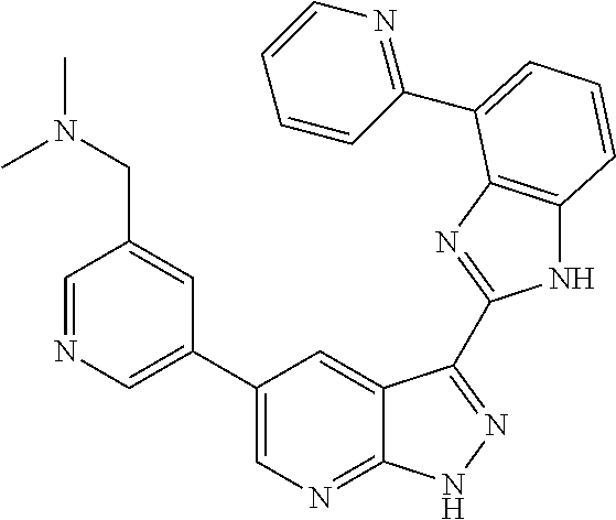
C1(C2=CN=C3C(=C2)C(C2=NC4=C(N2)C=CC=C4C2=NC=CC=C2)=NN3)=CN=CC(CN(C)C)=C1
